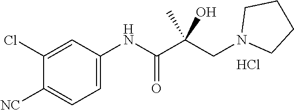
C1(Cl)=CC(NC(C(CN2CCCC2)(C)O)=O)=CC=C1[NC].Cl
